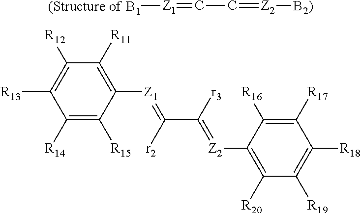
[(Structure of B1][Z1]=CC=[Z2][B2)].C1([R14])=C([R15])C([Z1]=C(C([r3])=[Z2]C2=C([R20])C([R19])=C([R18])C([R17])=C2[R16])[r2])=C([R11])C([R12])=C1[R13]
